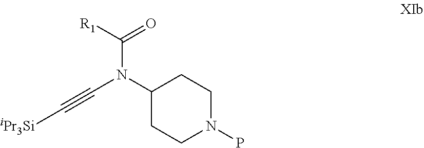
C1C(N(C#C[iPr3Si])C([R1])=O)CCN(P)C1
